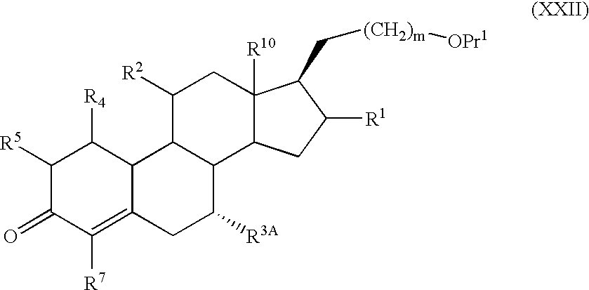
C12=C([R7])C(=O)C([R5])C([R4])C1C1C(C([R3A])C2)C2C([R10])(CC1[R2])C(C[(CH2)m][OPr1])C([R1])C2
